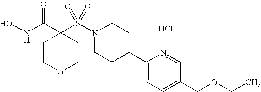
Cl.ONC(C1(S(N2CCC(C3=CC=C(COCC)C=N3)CC2)(=O)=O)CCOCC1)=O
